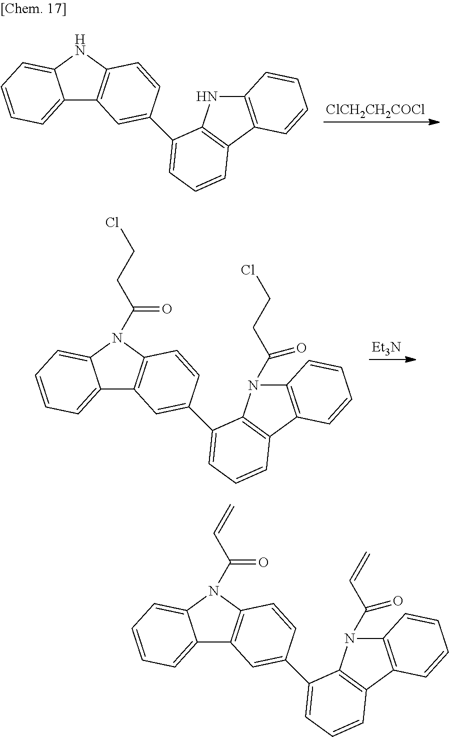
C12=CC=CC=C1N(C(C=C)=O)C1=C2C=C(C2=CC=CC3=C2N(C(C=C)=O)C2=C3C=CC=C2)C=C1.[ClCH2CH2COCl].C12=CC=CC=C1NC1=C2C=C(C2=CC=CC3=C2NC2=C3C=CC=C2)C=C1.C12=CC=CC=C1N(C(CCCl)=O)C1=C2C=C(C2=CC=CC3=C2N(C(CCCl)=O)C2=C3C=CC=C2)C=C1.[Et3N]
